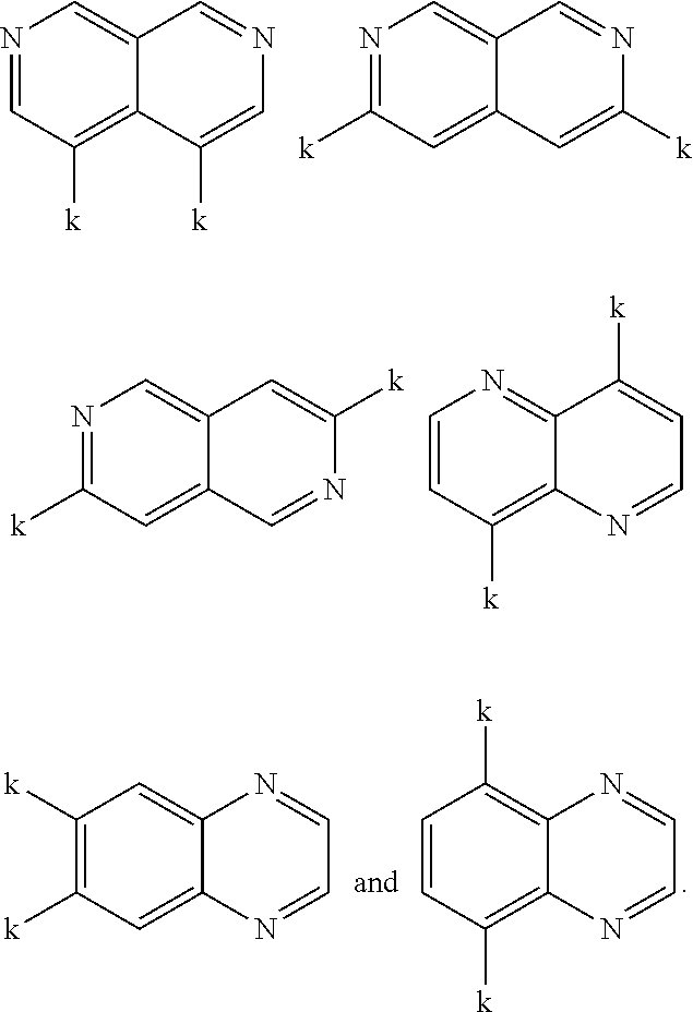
N1=CC([k])=C2C(=C1)C=NC=C2[k].N1=C([k])C=C2C(=C1)C=NC([k])=C2.N1=C([k])C=C2C(=C1)C=C([k])N=C2.C1=CC([k])=C2C(=N1)C([k])=CC=N2.C1([k])=C([k])C=C2C(=C1)N=CC=N2.C1=CC([k])=C2C(=C1[k])N=CC=N2
